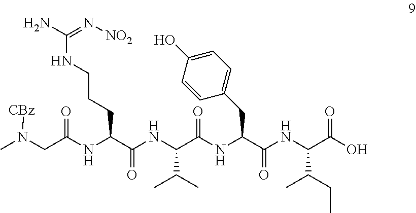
C(NC(C(NC(C(NC(C(CC)C)C(=O)O)=O)CC1=CC=C(O)C=C1)=O)C(C)C)(C(NC(=O)CN([CBz])C)CCCNC(=N[NO2])N)=O
